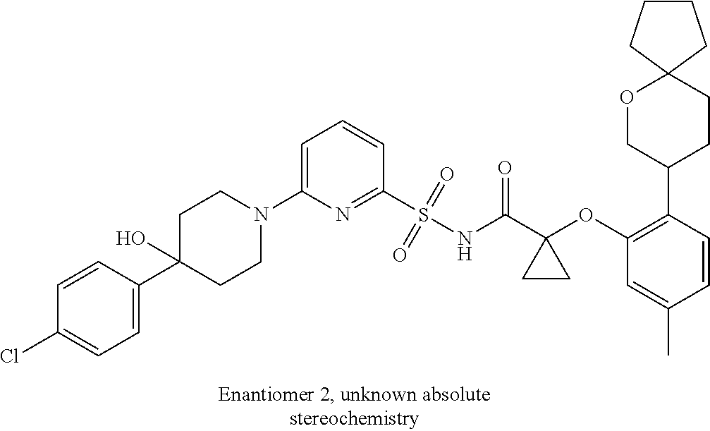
C1(S(NC(C2(OC3=C(C4CCC5(OC4)CCCC5)C=CC(C)=C3)CC2)=O)(=O)=O)=NC(N2CCC(C3=CC=C(Cl)C=C3)(O)CC2)=CC=C1
